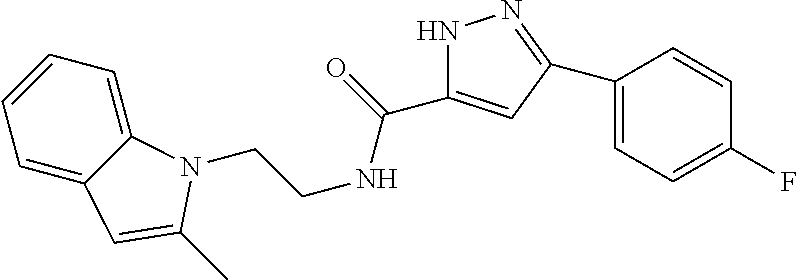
C1=C2C(=CC=C1)N(CCNC(=O)C1=CC(C3=CC=C(F)C=C3)=NN1)C(C)=C2
